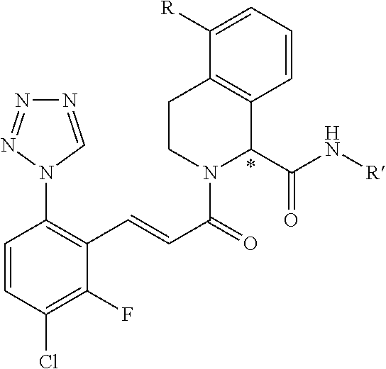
C1(Cl)=C(F)C(C=CC(=O)N2C(C(N[R])=O)C3=C(CC2)C([R])=CC=C3)=C(N2C=NN=N2)C=C1
